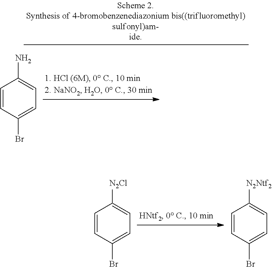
C1=CC(Br)=CC=C1[N2Cl].C1=CC(Br)=CC=C1[N2Ntf2].C1=CC(Br)=CC=C1N
